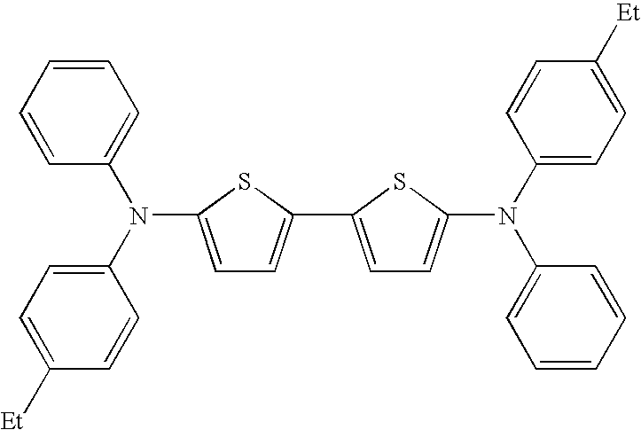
C1=C(N(C2=CC=C([Et])C=C2)C2=CC=CC=C2)SC(C2=CC=C(N(C3=CC=C([Et])C=C3)C3=CC=CC=C3)S2)=C1
